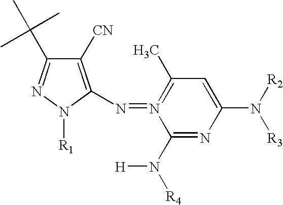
C1([CN])=C(N=N2=C(C)C=C(N([R2])[R3])N=C2N([R4])[H])N([R1])N=C1C(C)(C)C
